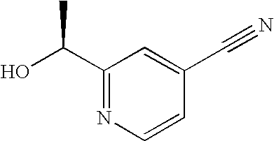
C1(C(O)C)=NC=CC(C#N)=C1
